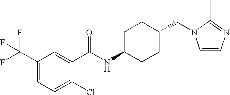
C1(C(F)(F)F)=CC=C(Cl)C(C(NC2CCC(CN3C=CN=C3C)CC2)=O)=C1
